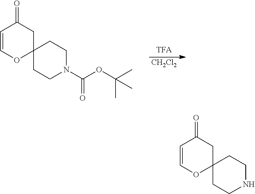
C1=COC2(CC1=O)CCNCC2.C1=COC2(CC1=O)CCN(C(OC(C)(C)C)=O)CC2.[CH2Cl2]
